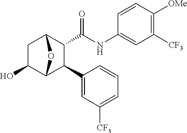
C1C(O)C2C(C3=CC([CF3])=CC=C3)C(C(=O)NC3=CC([CF3])=C([OMe])C=C3)C1O2
